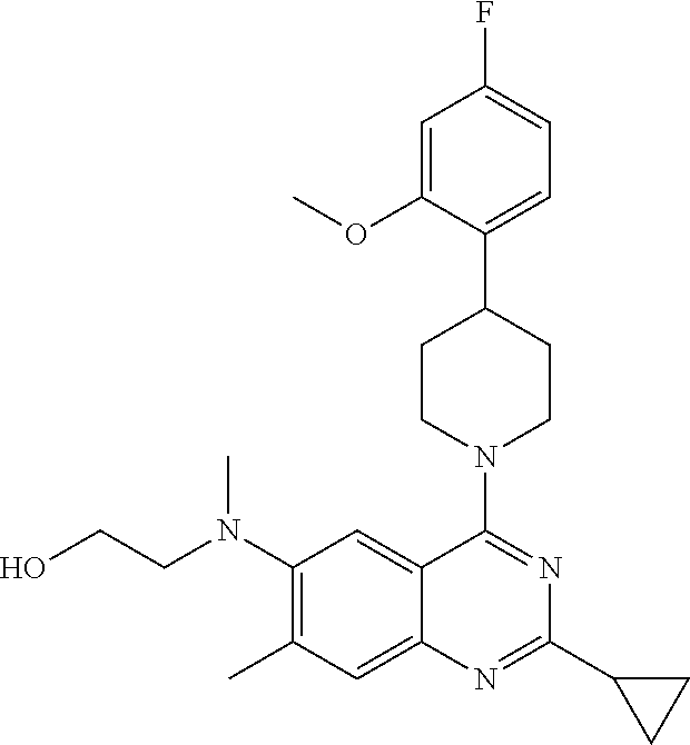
C1=C(OC)C(C2CCN(C3=NC(C4CC4)=NC4=CC(C)=C(N(CCO)C)C=C34)CC2)=CC=C1F
